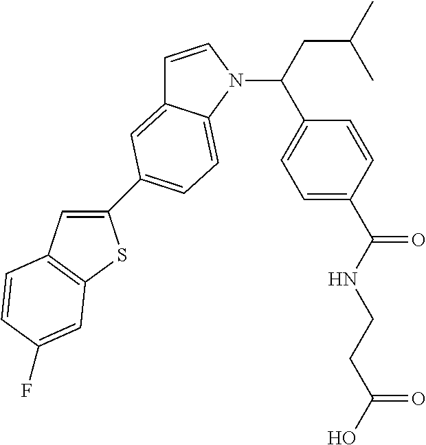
C1=CN(C(C2=CC=C(C(NCCC(O)=O)=O)C=C2)CC(C)C)C2=CC=C(C3=CC4=C(S3)C=C(F)C=C4)C=C12
